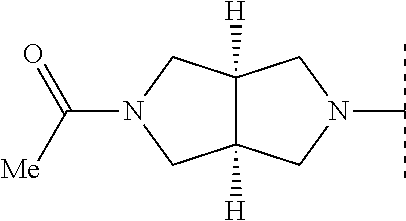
N1(C(C)C)CC2([H])C([H])(C1)CN(C([Me])=O)C2
